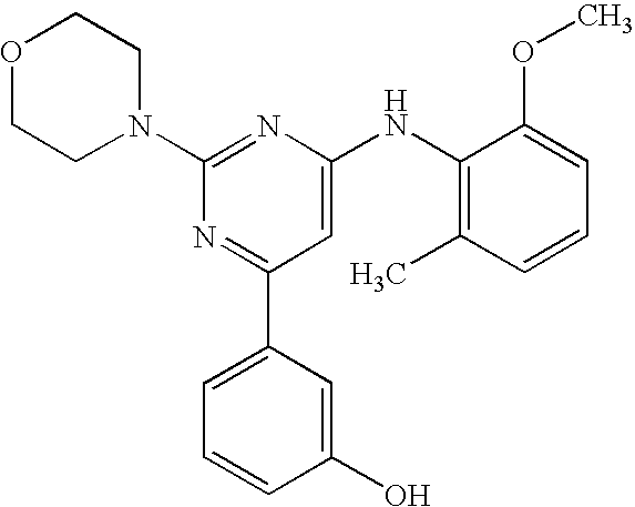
C1(N2CCOCC2)=NC(NC2=C(C)C=CC=C2OC)=CC(C2=CC=CC(O)=C2)=N1
